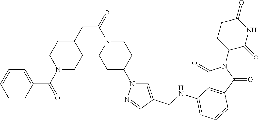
C(N1CCC(N2C=C(CNC3=CC=CC4=C3C(=O)N(C3C(=O)NC(=O)CC3)C4=O)C=N2)CC1)(=O)CC1CCN(C(=O)C2=CC=CC=C2)CC1
